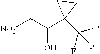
[NO2]CC(O)C1(C(F)(F)F)CC1
